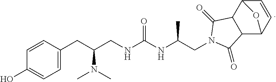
C1=CC(CC(CNC(NC(CN2C(=O)C3C(C4C=CC3O4)C2=O)C)=O)N(C)C)=CC=C1O
